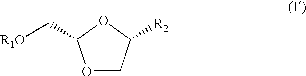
O1CC([R2])OC1C[R1O]
